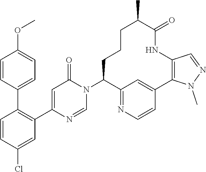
C1=CC(Cl)=CC(C2=CC(=O)N(C3C4=NC=CC(=C4)C4=C(NC(=O)C(C)CCC3)C=NN4C)C=N2)=C1C1=CC=C(OC)C=C1
